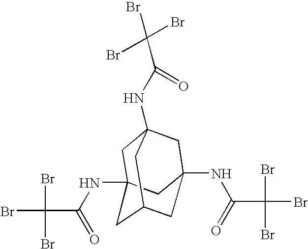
N(C12CC3(NC(=O)C(Br)(Br)Br)CC(NC(=O)C(Br)(Br)Br)(CC(C1)C3)C2)C(=O)C(Br)(Br)Br
